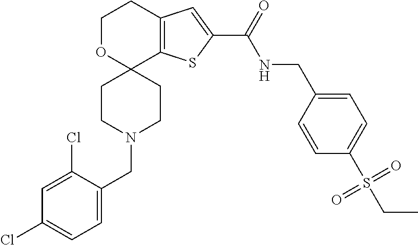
C1COC2(C3=C1C=C(C(=O)NCC1=CC=C(S(CC)(=O)=O)C=C1)S3)CCN(CC1=CC=C(Cl)C=C1Cl)CC2
